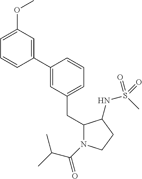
C1(C2=CC(OC)=CC=C2)=CC(CC2N(C(C(C)C)=O)CCC2NS(C)(=O)=O)=CC=C1
